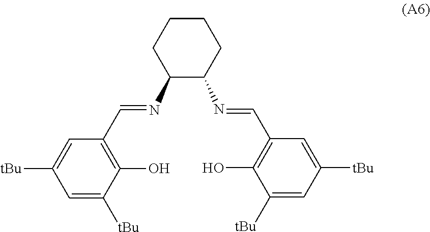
C1(O)=C(C=NC2C(N=CC3=C(O)C([tBu])=CC([tBu])=C3)CCCC2)C=C([tBu])C=C1[tBu]
